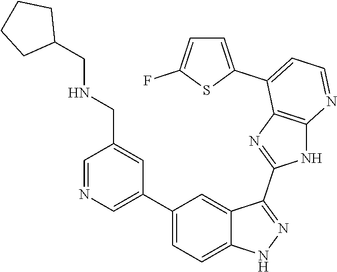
C1=NC=C(C2=CC=C3C(=C2)C(C2=NC4=C(N2)N=CC=C4C2=CC=C(F)S2)=NN3)C=C1CNCC1CCCC1
